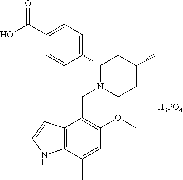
C(C1=C(OC)C=C(C)C2=C1C=CN2)N1CCC(C)CC1C1=CC=C(C(O)=O)C=C1.[H3PO4]
